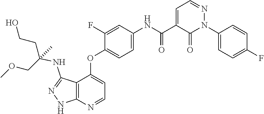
N1=CC=C(C(NC2=CC=C(OC3=CC=NC4=C3C(NC(COC)(CCO)C)=NN4)C(F)=C2)=O)C(=O)N1C1=CC=C(F)C=C1
